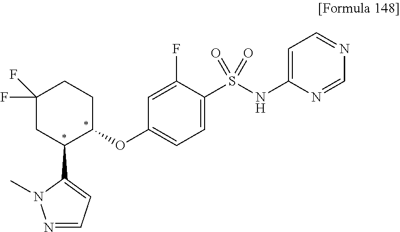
C1(OC2CCC(F)(F)CC2C2=CC=NN2C)=CC=C(S(NC2=CC=NC=N2)(=O)=O)C(F)=C1
